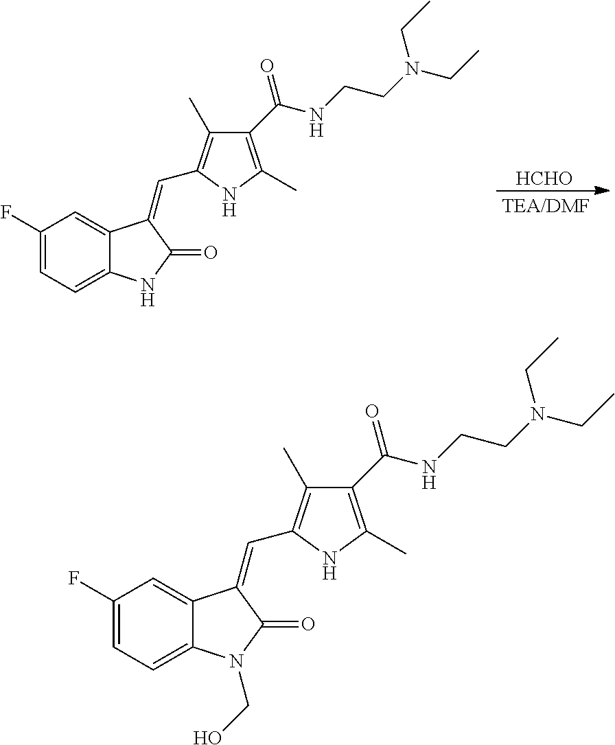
[HCHO].C1=C(F)C=C2C(=C1)NC(=O)C2=CC1=C(C)C(C(NCCN(CC)CC)=O)=C(C)N1.C1(F)=CC=C2C(=C1)C(=CC1=C(C)C(C(NCCN(CC)CC)=O)=C(C)N1)C(=O)N2CO
